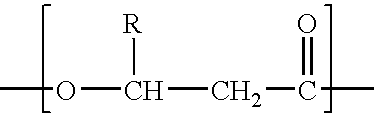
COC(CC(=O)C)[R]
